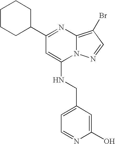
C1(C2CCCCC2)=NC2=C(Br)C=NN2C(NCC2=CC=NC(O)=C2)=C1
